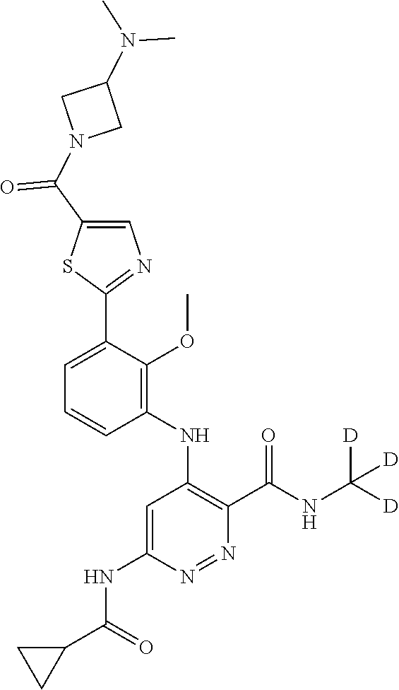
C1=C(C2=NC=C(C(N3CC(N(C)C)C3)=O)S2)C(OC)=C(NC2=C(C(NC([D])([D])[D])=O)N=NC(NC(C3CC3)=O)=C2)C=C1
